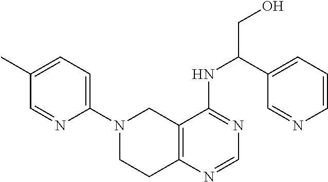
C1=C(C)C=NC(N2CCC3=C(C2)C(NC(CO)C2=CC=CN=C2)=NC=N3)=C1
